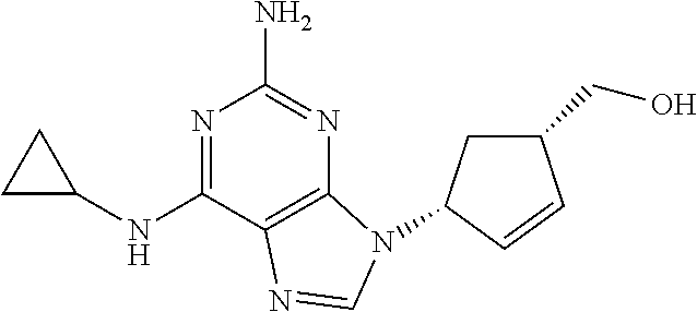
NC1=NC2=C(C(NC3CC3)=N1)N=CN2C1CC(CO)C=C1
